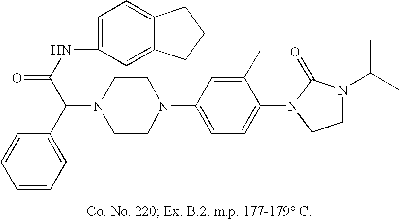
N1(C(C2=CC=CC=C2)C(NC2=CC=C3C(=C2)CCC3)=O)CCN(C2=CC=C(N3CCN(C(C)C)C3=O)C(C)=C2)CC1
